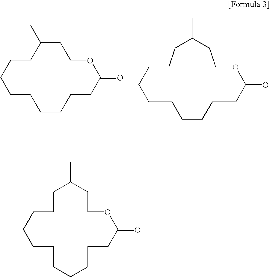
C1C(C)CCOC(=O)CCCCCCCC1.C1CCC(C)CCOC(O)CCCCCCC1.C1CCCCCCCCCCC(=O)OCCC1C
